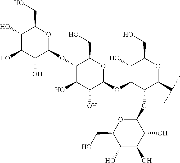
C1(OC2C(O)C(O)C(O)C(CO)O2)C(O)C(O)C(OC2C(O)C(CO)OC(C(C)C)C2OC2OC(CO)C(O)C(O)C2O)OC1CO
